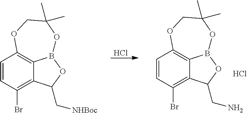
C1=CC(Br)=C2C3=C1OCC(C)(C)OB3OC2CN.C1=CC(Br)=C2C3=C1OCC(C)(C)OB3OC2C[NHBoc].Cl.Cl
